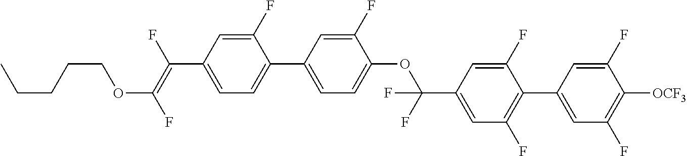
C1(F)=CC(C(=C(F)OCCCCC)F)=CC=C1C1=CC=C(OC(C2=CC(F)=C(C3=CC(F)=C([OCF3])C(F)=C3)C(F)=C2)(F)F)C(F)=C1
